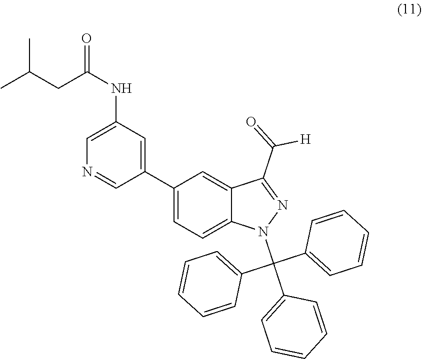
C1(C2=CC(NC(CC(C)C)=O)=CN=C2)=CC=C2C(=C1)C(C(=O)[H])=NN2C(C1=CC=CC=C1)(C1=CC=CC=C1)C1=CC=CC=C1
